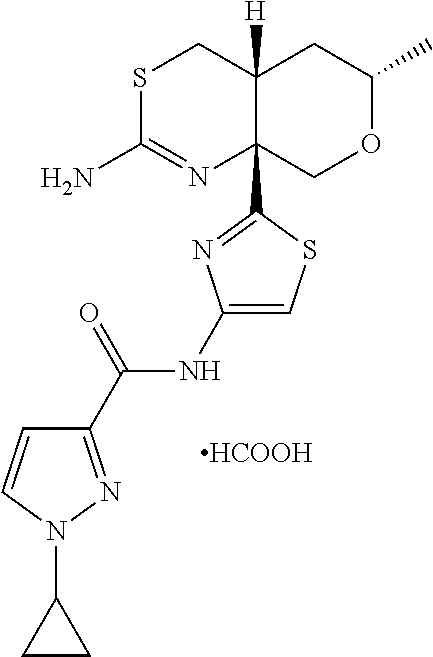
S1C(N)=NC2(C3=NC(NC(C4=NN(C5CC5)C=C4)=O)=CS3)C([H])(C1)CC(C)OC2.[HCOOH]
